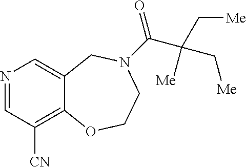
N1=CC([CN])=C2C(=C1)CN(C(=O)C(C[Me])([Me])C[Me])CCO2
